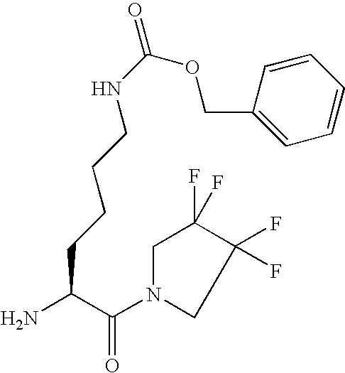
NC(C(N1CC(F)(F)C(F)(F)C1)=O)CCCCNC(OCC1=CC=CC=C1)=O
